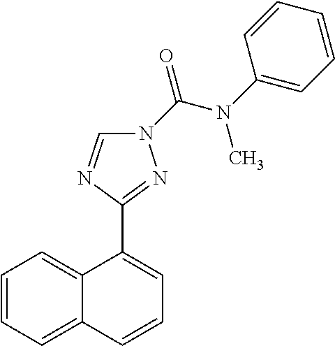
N1(C(=O)N(C)C2=CC=CC=C2)C=NC(C2=CC=CC3=CC=CC=C23)=N1
